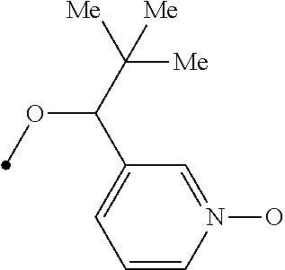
C1=CN(O)=CC(C(C([Me])([Me])[Me])OC)=C1
